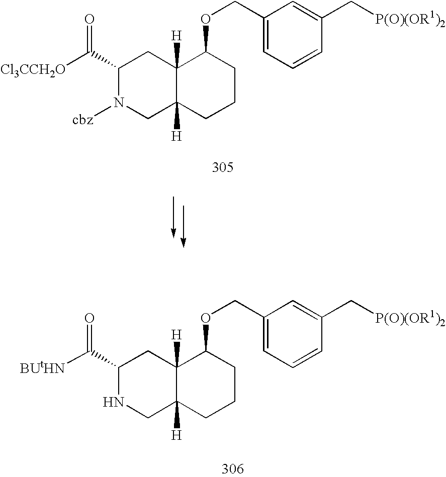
[Cl3CCH2O]C(C1N([cbz])CC2([H])C([H])(C1)C(OCC1=CC=CC(C[P(O)(OR1)2])=C1)CCC2)=O.[BUtHN]C(C1NCC2([H])C([H])(C1)C(OCC1=CC=CC(C[P(O)(OR1)2])=C1)CCC2)=O
